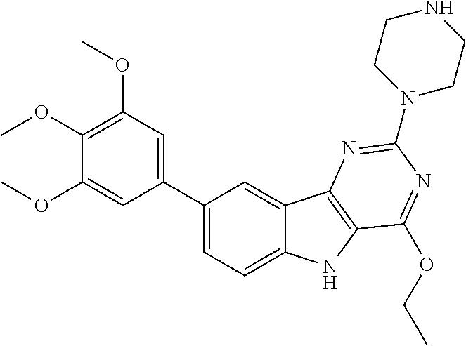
C1(C2=CC(OC)=C(OC)C(OC)=C2)=CC=C2C(=C1)C1=C(N2)C(OCC)=NC(N2CCNCC2)=N1
